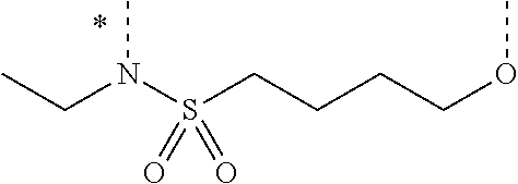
N(C)(S(CCCCOC)(=O)=O)CC
